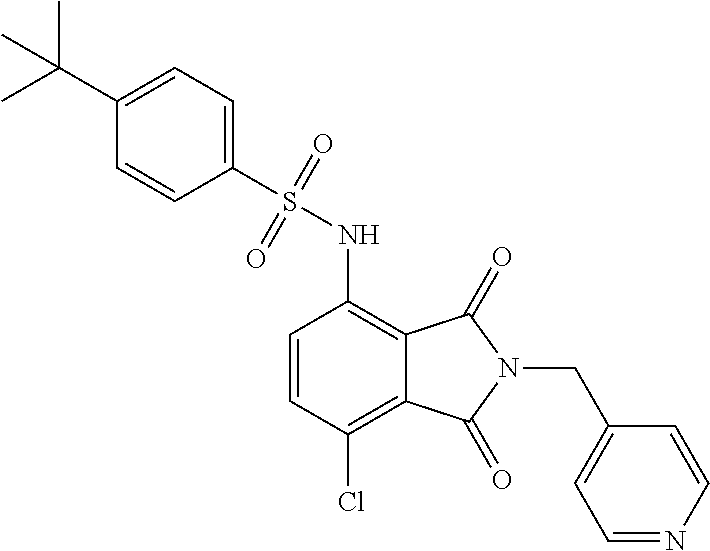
C1=CC(Cl)=C2C(=C1NS(C1=CC=C(C(C)(C)C)C=C1)(=O)=O)C(=O)N(CC1=CC=NC=C1)C2=O
